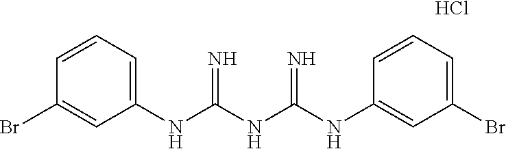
C1(NC(NC(NC2=CC(Br)=CC=C2)=N)=N)=CC=CC(Br)=C1.Cl
